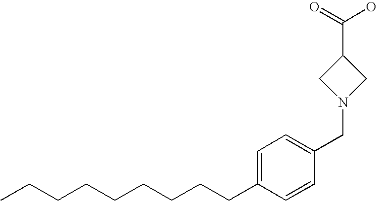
C1=C(CCCCCCCCC)C=CC(CN2CC(C(=O)O)C2)=C1
